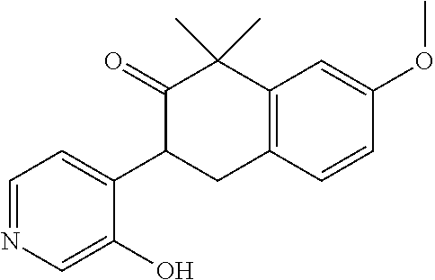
C1(=O)C(C2=CC=NC=C2O)CC2=C(C1(C)C)C=C(OC)C=C2
